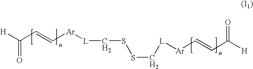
[H]C(C=C[Ar][L]CSSC[L][Ar]C=CC([H])=O)=O
